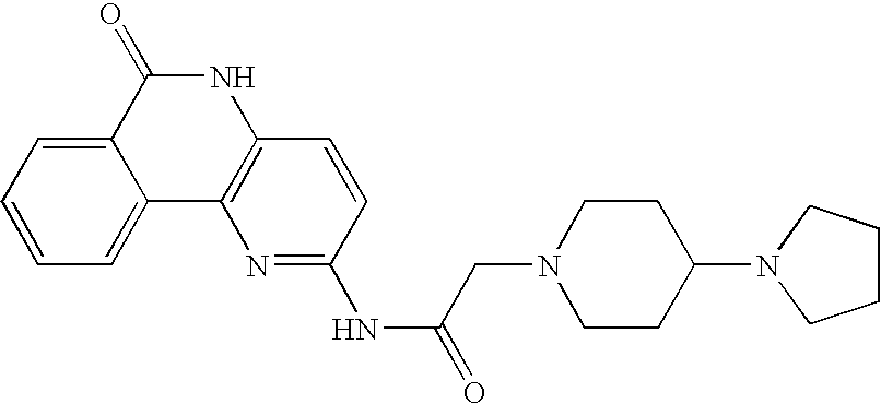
N1C(=O)C2=CC=CC=C2C2=C1C=CC(NC(=O)CN1CCC(N3CCCC3)CC1)=N2
